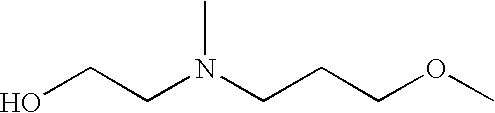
OCCN(CCCOC)C
